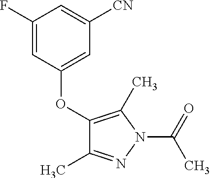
C1(OC2=CC([CN])=CC(F)=C2)=C(C)N(C(C)=O)N=C1C
